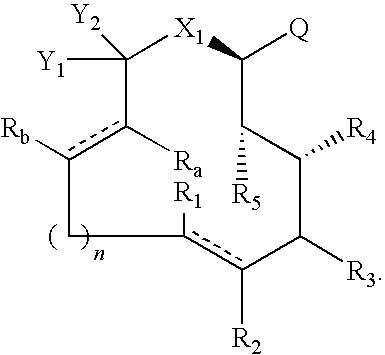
c1([R1])c([R2])C([R3])C([R4])C([R5])C([Q])[X1]C([Y2])([Y1])c([Ra])c([Rb])C1
